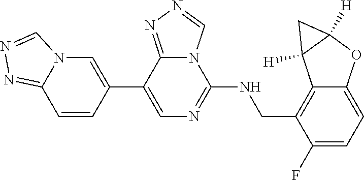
C1(C2=CN3C(=NN=C3)C=C2)=CN=C(NCC2=C3C(=CC=C2F)OC2([H])C3([H])C2)N2C1=NN=C2
